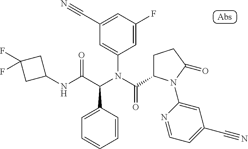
C1(NC(C(N(C(=O)C2CCC(=O)N2C2=CC(C#N)=CC=N2)C2=CC(C#N)=CC(F)=C2)C2=CC=CC=C2)=O)CC(F)(F)C1
